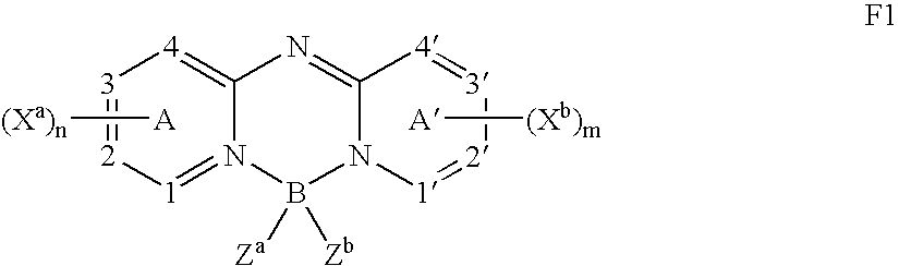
[A][(Xb)m].[1]1=N2C(=[4][3]=[2]1)N=C1N(B2([Zb])[Za])[1]=[2][3]=[4]1.[A][(Xa)n]
